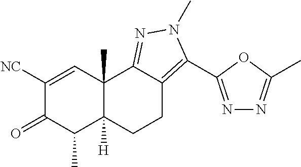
C1([NC])=CC2(C)C([H])(C(C)C1=O)CCC1=C(C3=NN=C(C)O3)N(C)N=C21
